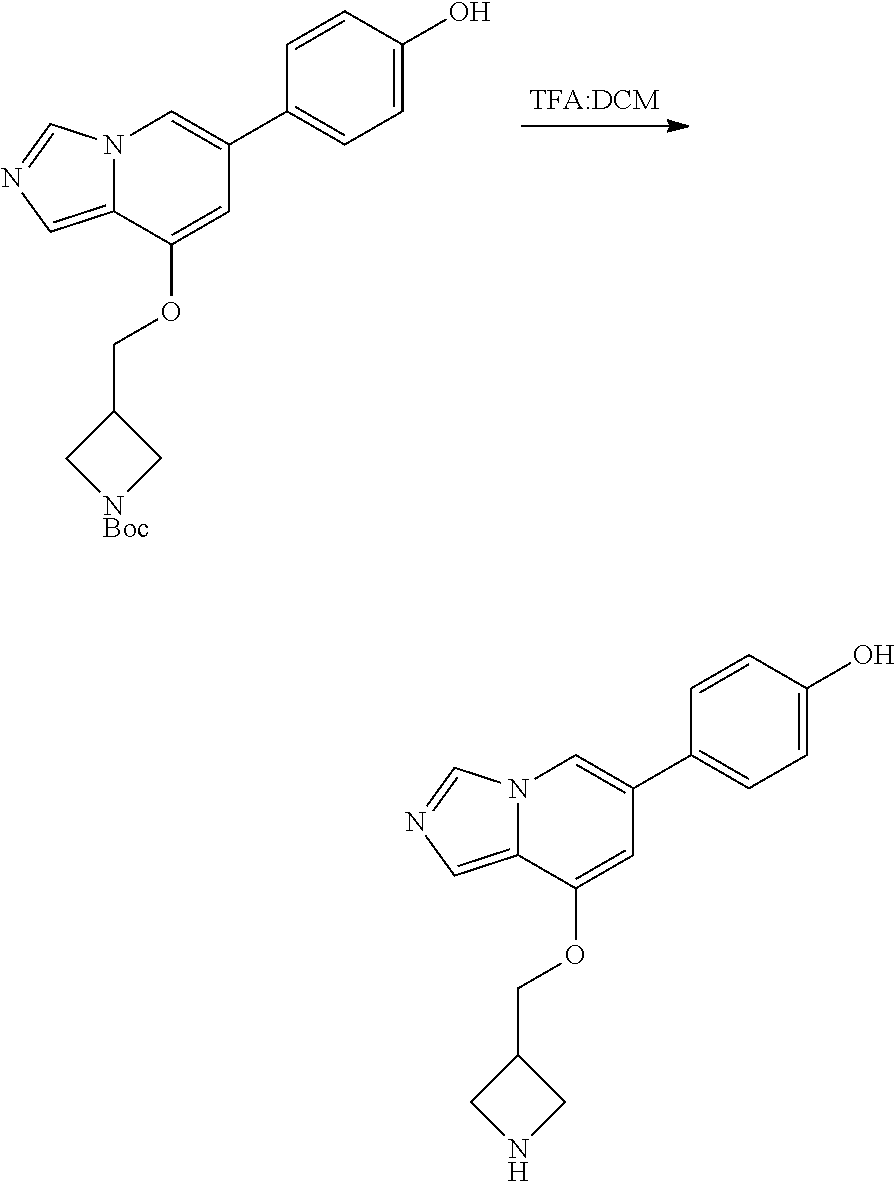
C12=CN=CN1C=C(C1=CC=C(O)C=C1)C=C2OCC1C[NBoc]C1.C12=CN=CN1C=C(C1=CC=C(O)C=C1)C=C2OCC1CNC1
